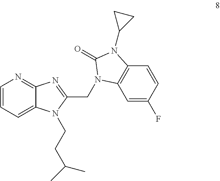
C1=CC=C2C(=N1)N=C(CN1C3=C(C=CC(F)=C3)N(C3CC3)C1=O)N2CCC(C)C
